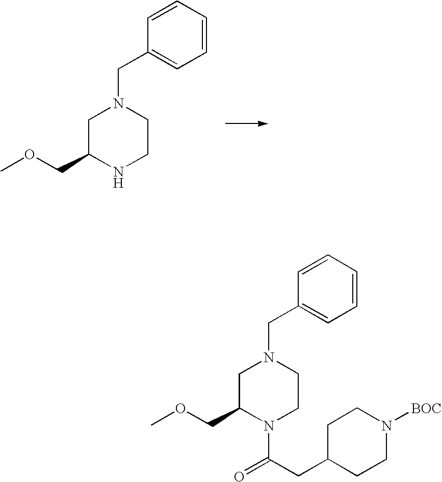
C1C(COC)NCCN1CC1=CC=CC=C1.C1C(COC)N(C(CC2CCN([BOC])CC2)=O)CCN1CC1=CC=CC=C1
